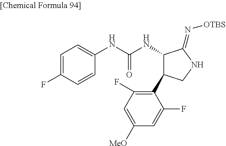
C1=C(F)C=CC(NC(NC2C(C3=C(F)C=C([MeO])C=C3F)CNC2=N[OTBS])=O)=C1
